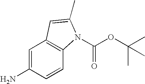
C1=C(N)C=CC2=C1C=C(C)N2C(=O)OC(C)(C)C
